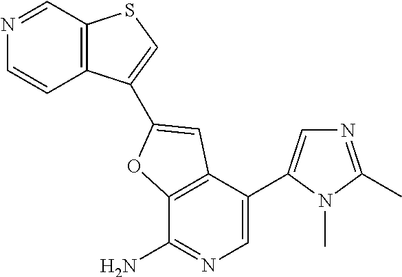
C12=C(C(C3=CN=C(C)N3C)=CN=C1N)C=C(C1=CSC3=C1C=CN=C3)O2
